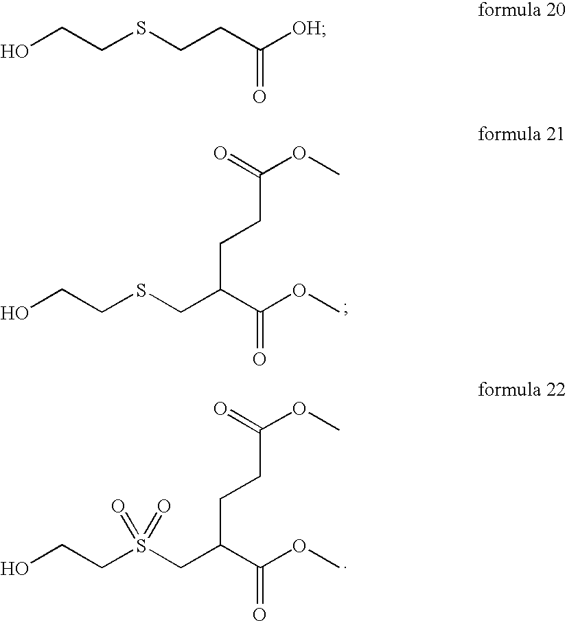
OCCSCCC([OH])=O.OCCSCC(C(OC)=O)CCC(OC)=O.OCCS(CC(C(OC)=O)CCC(OC)=O)(=O)=O
